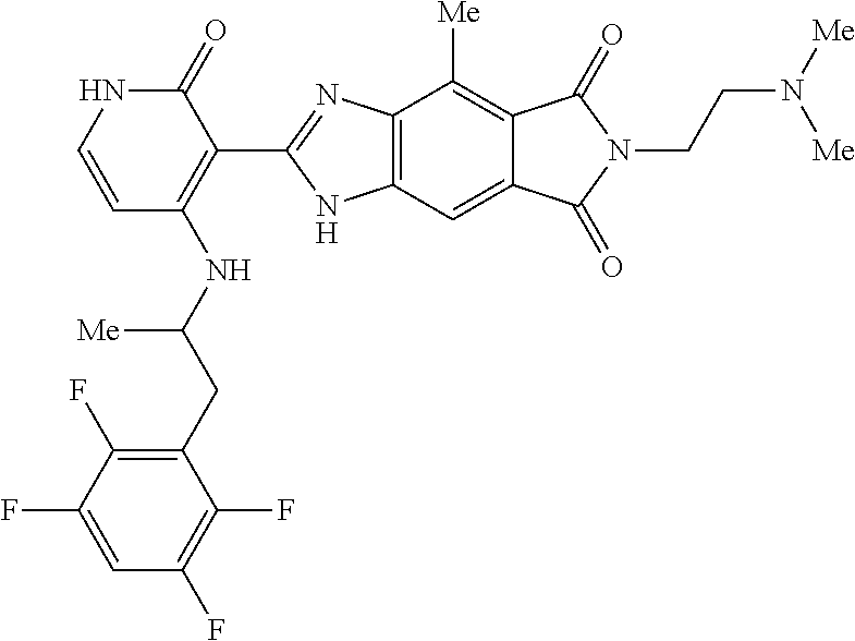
C1(CC(NC2=C(C3=NC4=C(C=C5C(=C4[Me])C(=O)N(CCN([Me])[Me])C5=O)N3)C(=O)NC=C2)[Me])=C(F)C(F)=CC(F)=C1F
